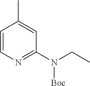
C1=CN=C(N(CC)[Boc])C=C1C
